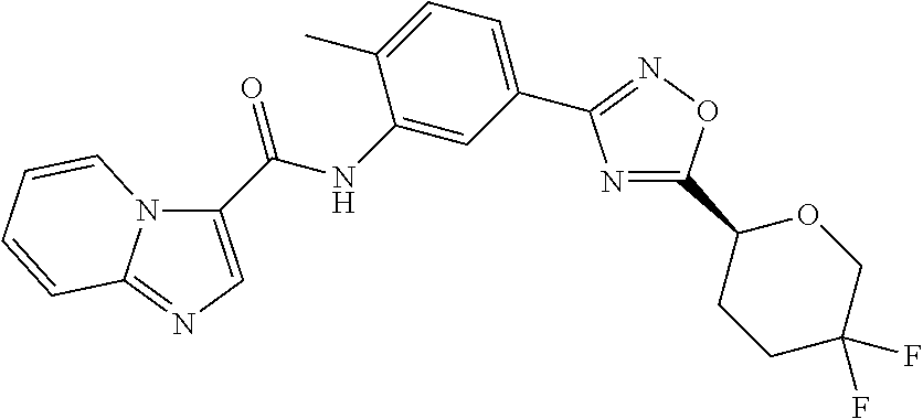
N1=C(C2CCC(F)(F)CO2)ON=C1C1=CC=C(C)C(NC(=O)C2=CN=C3N2C=CC=C3)=C1
